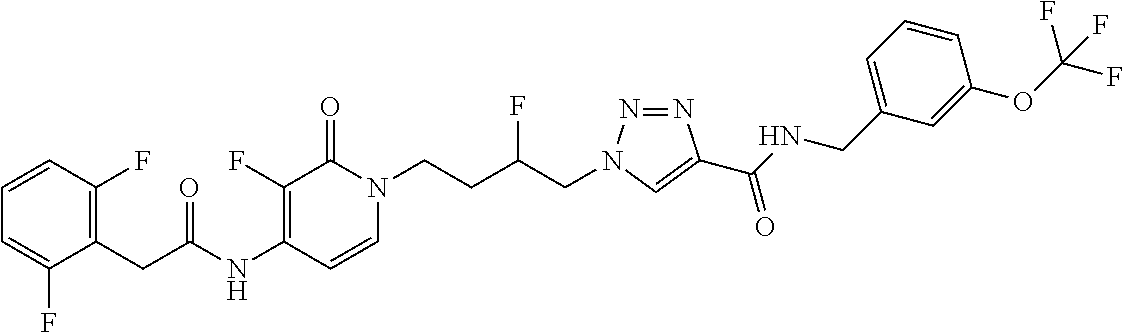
N(C1=C(F)C(=O)N(CCC(CN2N=NC(C(NCC3=CC=CC(OC(F)(F)F)=C3)=O)=C2)F)C=C1)C(=O)CC1=C(F)C=CC=C1F
